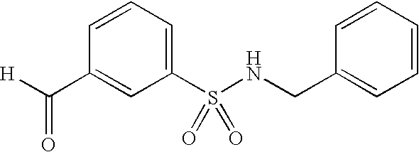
C(C1=CC(S(NCC2=CC=CC=C2)(=O)=O)=CC=C1)([H])=O
